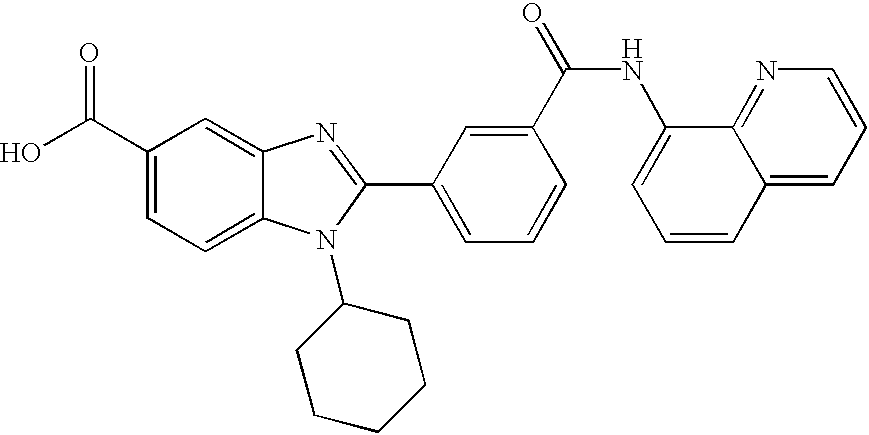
OC(C1=CC=C2C(=C1)N=C(C1=CC=CC(C(=O)NC3=CC=CC4=CC=CN=C34)=C1)N2C1CCCCC1)=O
